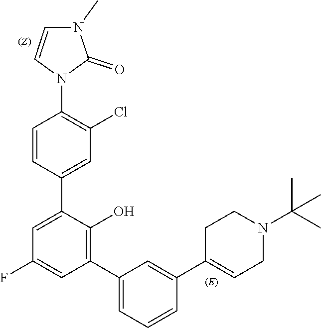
C1(F)=CC(C2=CC=CC(C3=CCN(C(C)(C)C)CC3)=C2)=C(O)C(C2=CC(Cl)=C(N3C(=O)N(C)C=C3)C=C2)=C1
